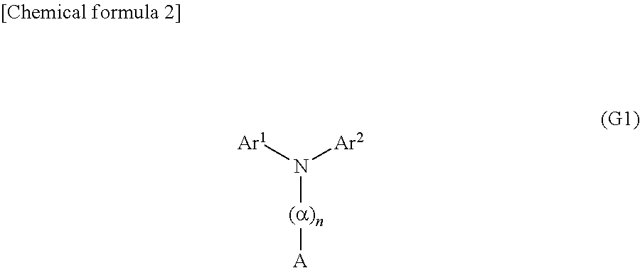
[(a)n](N([Ar1])[Ar2])[A]
